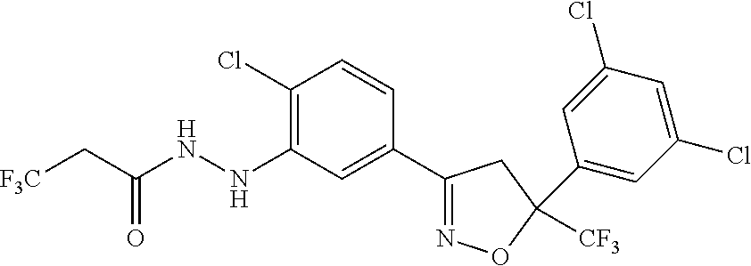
C1(Cl)=C(NNC(C[F3C])=O)C=C(C2=NOC([CF3])(C3=CC(Cl)=CC(Cl)=C3)C2)C=C1
